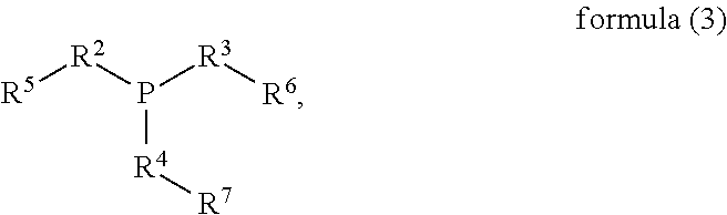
[R5][R2]P([R4][R7])[R3][R6]
